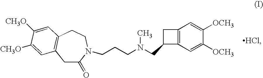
C1C(=O)N(CCCN(C)CC2C3=C(C=C([OCH3])C([OCH3])=C3)C2)CCC2=C1C=C([CH3O])C([CH3O])=C2.[HCl]
